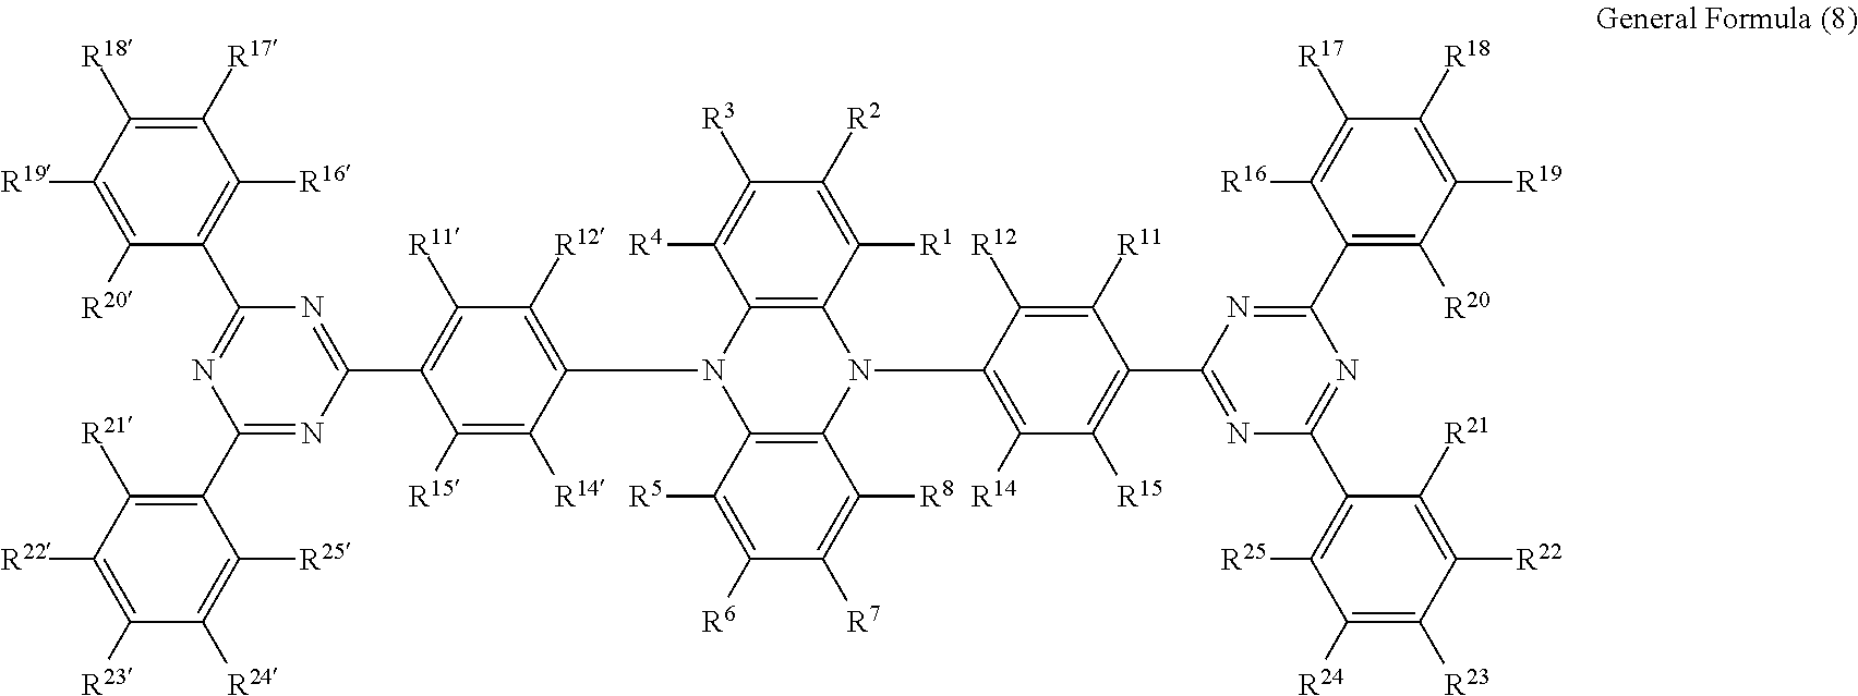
C1([R14])=C(N2C3=C(C([R4])=C([R3])C([R2])=C3[R1])N(C3=C([R12])C([R11])=C(C4=NC(C5=C([R16])C([R17])=C([R18])C([R19])=C5[R20])=NC(C5=C([R21])C([R22])=C([R23])C([R24])=C5[R25])=N4)C([R15])=C3[R14])C3=C2C([R8])=C([R7])C([R6])=C3[R5])C([R12])=C([R11])C(C2=NC(C3=C([R25])C([R24])=C([R23])C([R22])=C3[R21])=NC(C3=C([R20])C([R19])=C([R18])C([R17])=C3[R16])=N2)=C1[R15]
